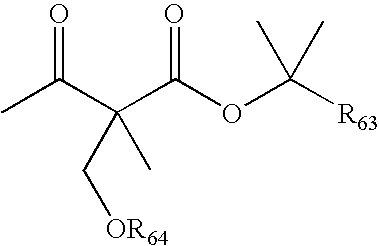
O=C(C(C(OC([R63])(C)C)=O)(C[OR64])C)C
